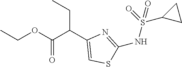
C(OC(C(C1=CSC(NS(C2CC2)(=O)=O)=N1)CC)=O)C
